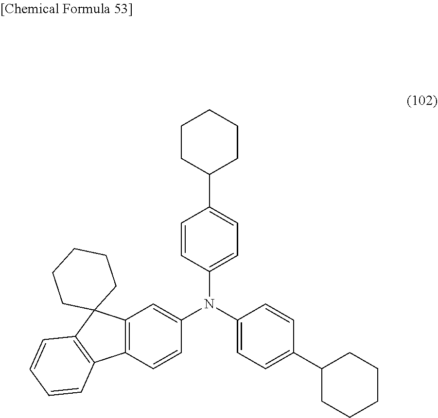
C12=C(C=CC(N(C3=CC=C(C4CCCCC4)C=C3)C3=CC=C(C4CCCCC4)C=C3)=C1)C1=C(C23CCCCC3)C=CC=C1
